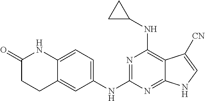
C1(NC2CC2)=C2C(=NC(NC3=CC=C4C(=C3)CCC(=O)N4)=N1)NC=C2[CN]
